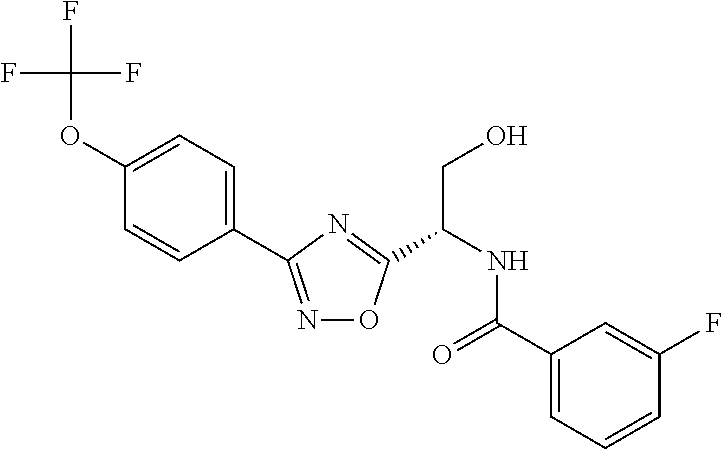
C1=C(OC(F)(F)F)C=CC(C2=NOC(C(CO)NC(=O)C3=CC=CC(F)=C3)=N2)=C1
